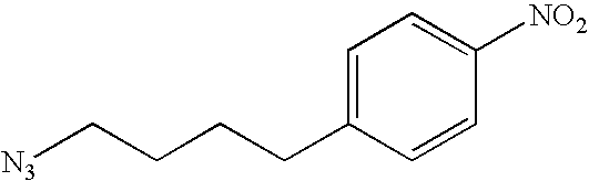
[N3]CCCCC1=CC=C([NO2])C=C1
